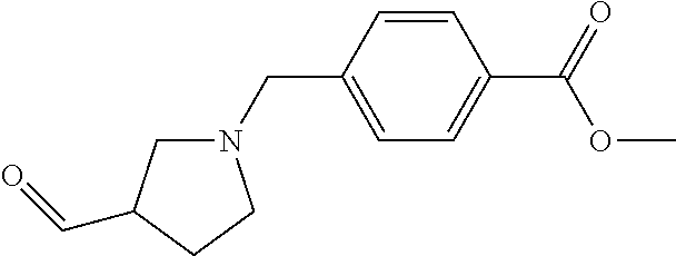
C1(CN2CC(C=O)CC2)=CC=C(C(=O)OC)C=C1
